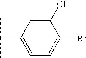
CC(C)C1=CC=C(Br)C(Cl)=C1
